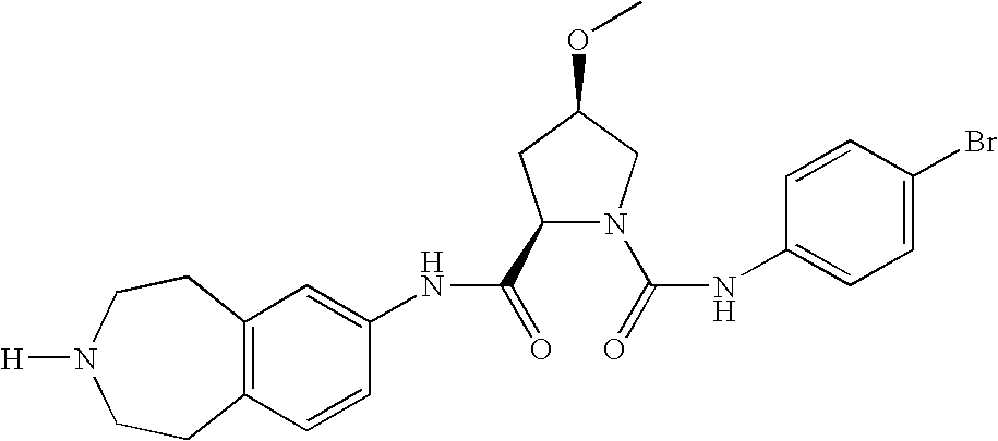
C12=C(C=CC(NC(=O)C3N(C(=O)NC4=CC=C(Br)C=C4)CC(OC)C3)=C1)CCN([H])CC2
